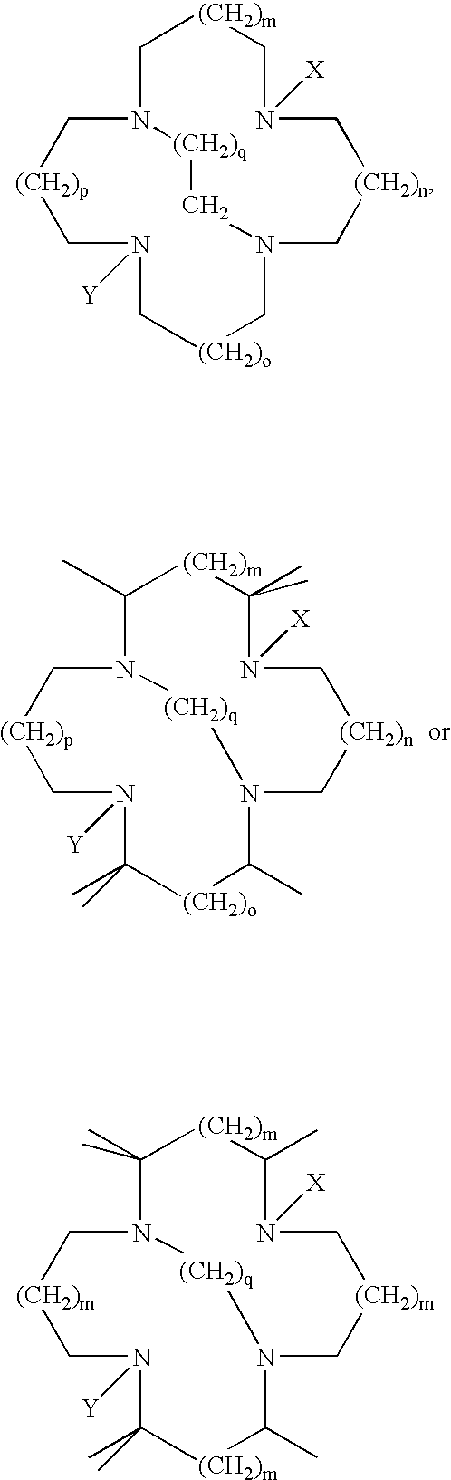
C1(C)N2C[(CH2)p]CN([Y])C(C)(C)[(CH2)o]C(C)N(C[(CH2)n]CN([X])C(C)(C)[(CH2)m]1)[(CH2)q]2.C1N2C[(CH2)p]CN([Y])C[(CH2)o]CN(C[(CH2)n]CN([X])C[(CH2)m]1)C[(CH2)q]2.C1(C)(C)N2C[(CH2)m]CN([Y])C(C)(C)[(CH2)m]C(C)N(C[(CH2)m]CN([X])C(C)[(CH2)m]1)[(CH2)q]2
